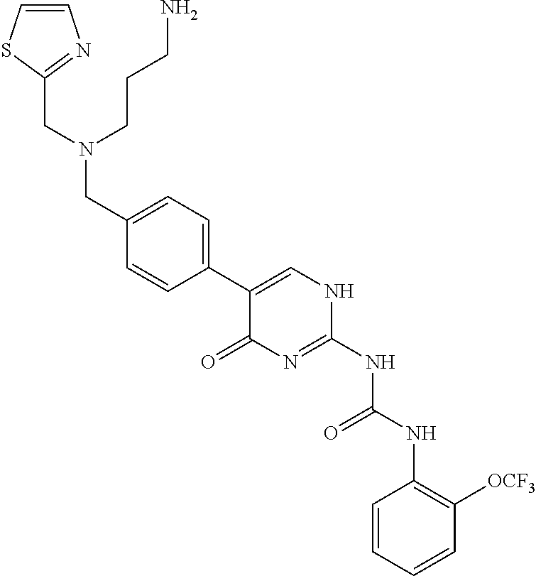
C1=CC=CC([OCF3])=C1NC(NC1=NC(=O)C(C2=CC=C(CN(CC3=NC=CS3)CCCN)C=C2)=CN1)=O
